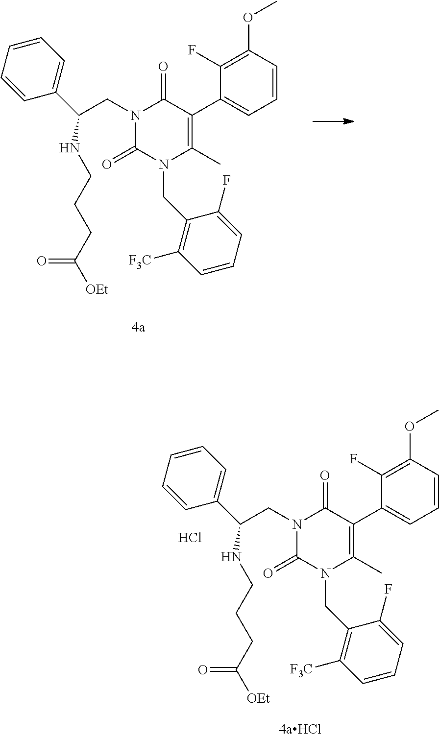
C1(F)=C(OC)C=CC=C1C1=C(C)N(CC2=C([F3C])C=CC=C2F)C(=O)N(CC(C2=CC=CC=C2)NCCCC([OEt])=O)C1=O.Cl.C1(F)=C(OC)C=CC=C1C1=C(C)N(CC2=C([F3C])C=CC=C2F)C(=O)N(CC(C2=CC=CC=C2)NCCCC([OEt])=O)C1=O
